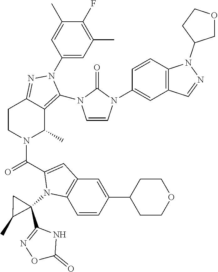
C1(F)=C(C)C=C(N2C(N3C=CN(C4=CC5=C(C=C4)N(C4COCC4)N=C5)C3=O)=C3C(C)N(C(=O)C4=CC5=C(C=CC(C6CCOCC6)=C5)N4C4(C5=NOC(=O)N5)CC4C)CCC3=N2)C=C1C
